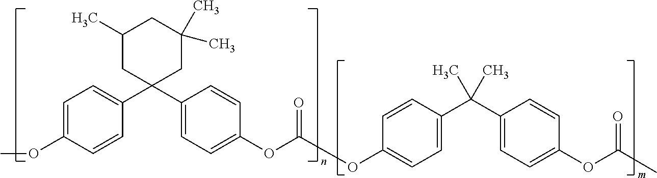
C1=C(OC)C=CC(C2(C3=CC=C(OC(OC4=CC=C(C(C5=CC=C(OC(C)=O)C=C5)(C)C)C=C4)=O)C=C3)CC(C)(C)CC(C)C2)=C1
